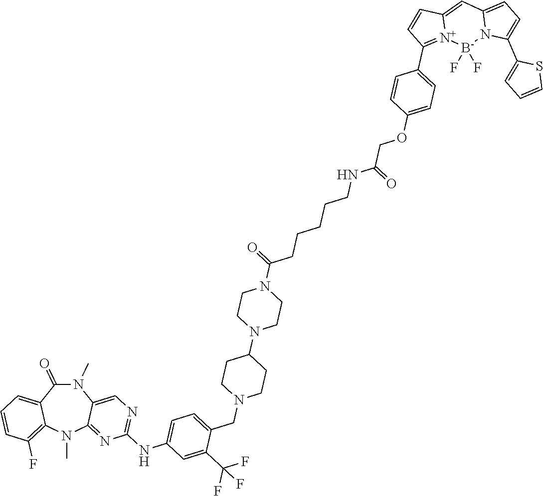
N1(C)C(=O)C2=CC=CC(F)=C2N(C)C2=NC(NC3=CC=C(CN4CCC(N5CCN(C(=O)CCCCCNC(COC6=CC=C(C7=[N+]8C(=CC9=CC=C(C%10=CC=CS%10)N9[B-]8(F)F)C=C7)C=C6)=O)CC5)CC4)C(C(F)(F)F)=C3)=NC=C12
